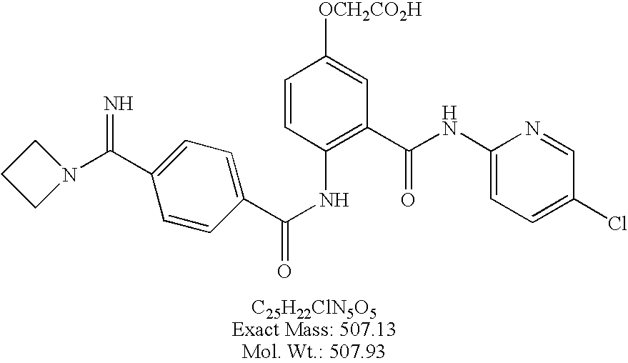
C1(C(N2CCC2)=N)=CC=C(C(NC2=C(C(NC3=CC=C(Cl)C=N3)=O)C=C([OCH2CO2H])C=C2)=O)C=C1
